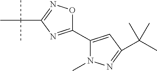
C1(C2=CC(C(C)(C)C)=NN2C)=NC(C(C)(C)C)=NO1
